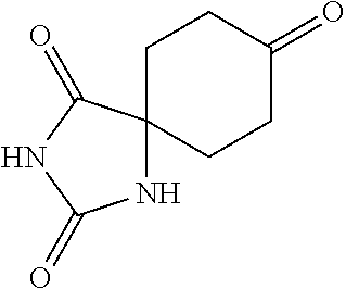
C1C2(CCC(=O)C1)NC(=O)NC2=O
